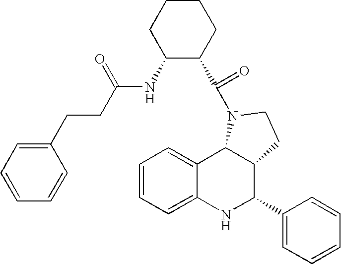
C1=CC=C2C(=C1)C1C(C(C3=CC=CC=C3)N2)CCN1C(=O)C1C(NC(CCC2=CC=CC=C2)=O)CCCC1
